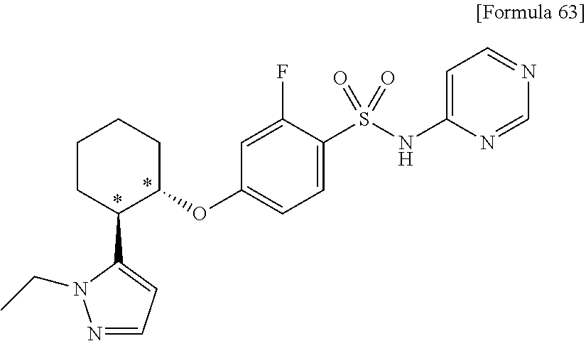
C1=C(NS(C2=CC=C(OC3CCCCC3C3=CC=NN3CC)C=C2F)(=O)=O)N=CN=C1
